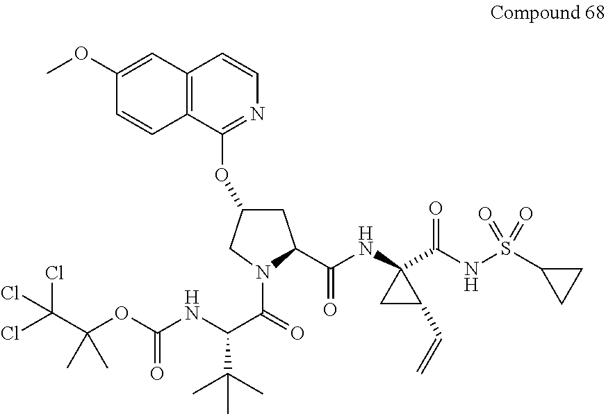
C12=C(C=CN=C1OC1CC(C(NC3(C(=O)NS(=O)(=O)C4CC4)CC3C=C)=O)N(C(=O)C(NC(OC(C(Cl)(Cl)Cl)(C)C)=O)C(C)(C)C)C1)C=C(OC)C=C2
